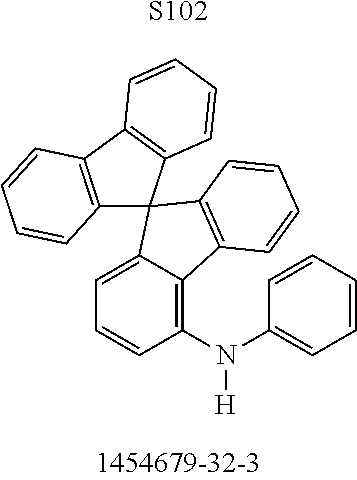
C1(N(C2=CC=CC=C2)[H])=C2C(=CC=C1)C1(C3=C2C=CC=C3)C2=C(C3=C1C=CC=C3)C=CC=C2.[S102]
